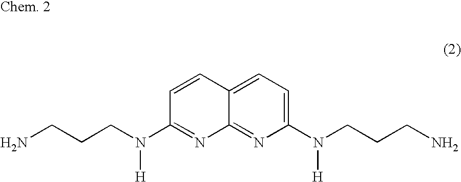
C1=CC2=CC=C(N(CCCN)[H])N=C2N=C1N(CCCN)[H]
